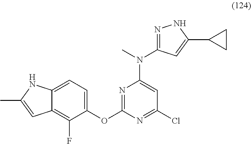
C12=C(F)C(OC3=NC(N(C4=NNC(C5CC5)=C4)C)=CC(Cl)=N3)=CC=C1NC(C)=C2
